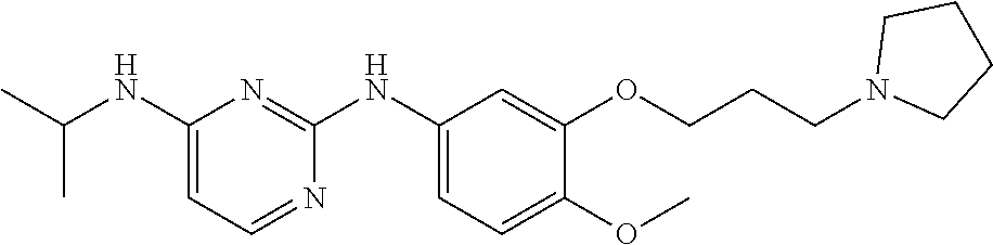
C1(NC(C)C)=CC=NC(NC2=CC=C(OC)C(OCCCN3CCCC3)=C2)=N1
